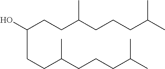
C(CCC(CCCC(C)C)C)(O)CCC(CCCC(C)C)C
